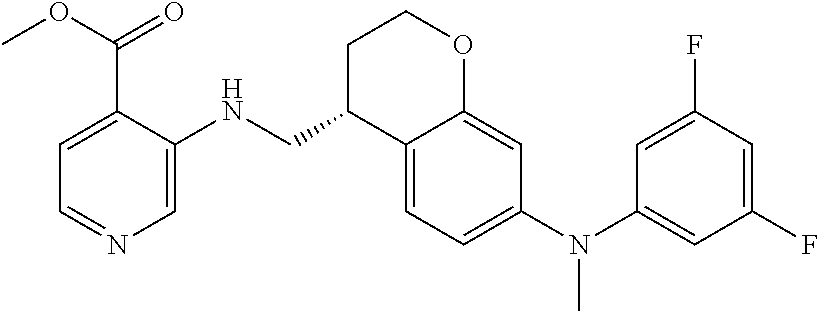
C1=C2C(=CC(N(C3=CC(F)=CC(F)=C3)C)=C1)OCCC2CNC1=CN=CC=C1C(OC)=O
